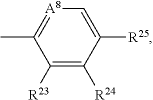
C1([R23])=C([R24])C([R25])=C[A8]=C1C
